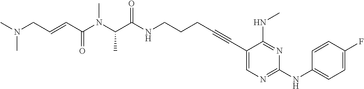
C(NCCCC#CC1=CN=C(NC2=CC=C(F)C=C2)N=C1NC)(=O)C(N(C(C=CCN(C)C)=O)C)C
